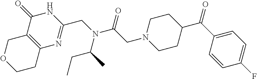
C12=C(COCC1)C(=O)NC(CN(C(CN1CCC(C(C3=CC=C(F)C=C3)=O)CC1)=O)C(C)CC)=N2
